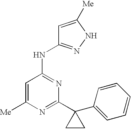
[Me]C1=CC(NC2=NNC([Me])=C2)=NC(C2(C3=CC=CC=C3)CC2)=N1
